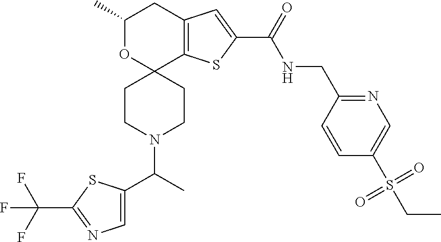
C1C(C)OC2(C3=C1C=C(C(=O)NCC1=NC=C(S(CC)(=O)=O)C=C1)S3)CCN(C(C1=CN=C(C(F)(F)F)S1)C)CC2
